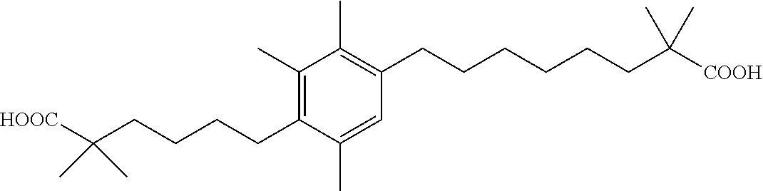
C1(C)=C(CCCCCCC(C)(C)[COOH])C=C(C)C(CCCCC(C)(C)[HOOC])=C1C
